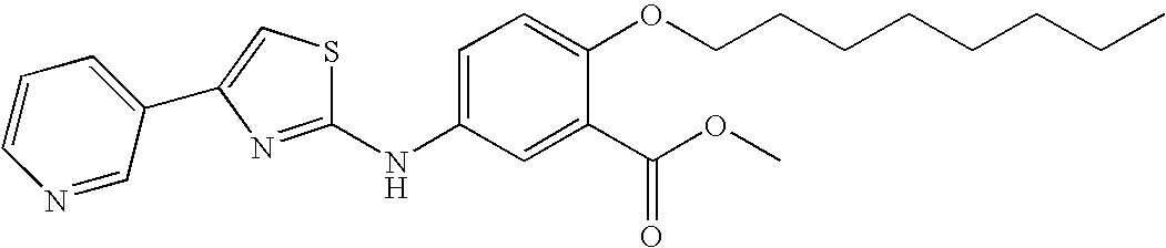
C1=CC=C(C2=CSC(NC3=CC=C(OCCCCCCCC)C(C(OC)=O)=C3)=N2)C=N1
